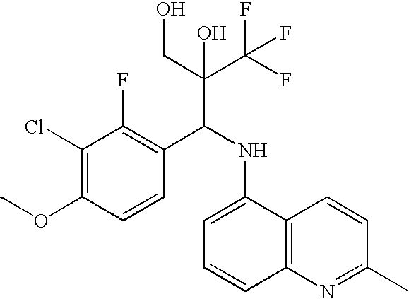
C1(Cl)=C(OC)C=CC(C(NC2=CC=CC3=C2C=CC(C)=N3)C(C(F)(F)F)(CO)O)=C1F
